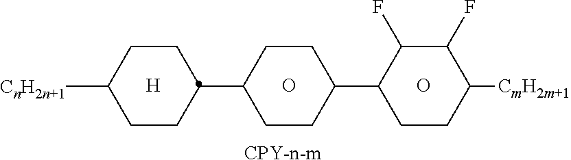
[CPY-n-m].O.[H].O.[CnH2n+1]C1CCC(C2CCC(C3C(F)C(F)C([CmH2m+1])CC3)CC2)CC1
